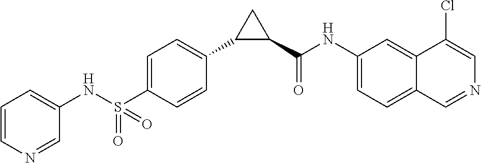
C1(NS(C2=CC=C(C3C(C(NC4=CC=C5C(=C4)C(Cl)=CN=C5)=O)C3)C=C2)(=O)=O)=CC=CN=C1
